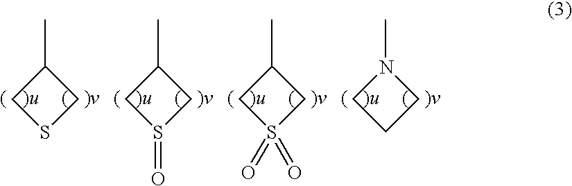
C1SCC1C.C1S(=O)CC1C.C1S(=O)(=O)CC1C.C1CCN1C
